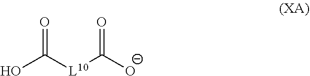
O=C([L10]C([O-])=O)O
